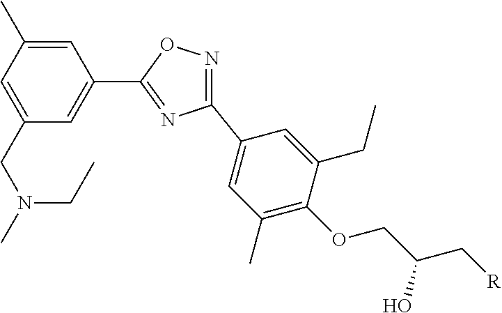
C1(C2=NC(C3=CC(C)=C(OCC(C[R])O)C(CC)=C3)=NO2)=CC(CN(C)CC)=CC(C)=C1
